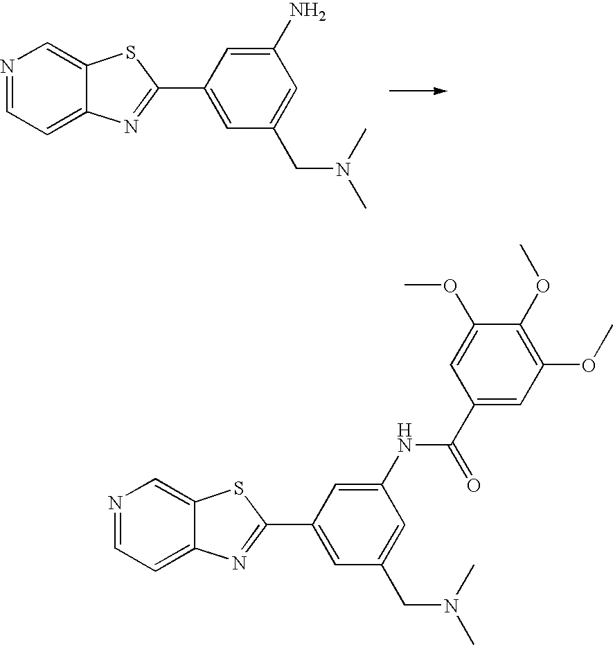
N1=CC=C2C(=C1)SC(C1=CC(CN(C)C)=CC(NC(C3=CC(OC)=C(OC)C(OC)=C3)=O)=C1)=N2.N1=CC=C2C(=C1)SC(C1=CC(CN(C)C)=CC(N)=C1)=N2
